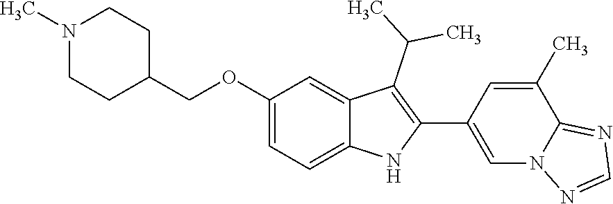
C(OC1=CC=C2C(=C1)C(C(C)C)=C(C1=CN3C(=NC=N3)C(C)=C1)N2)C1CCN(C)CC1
